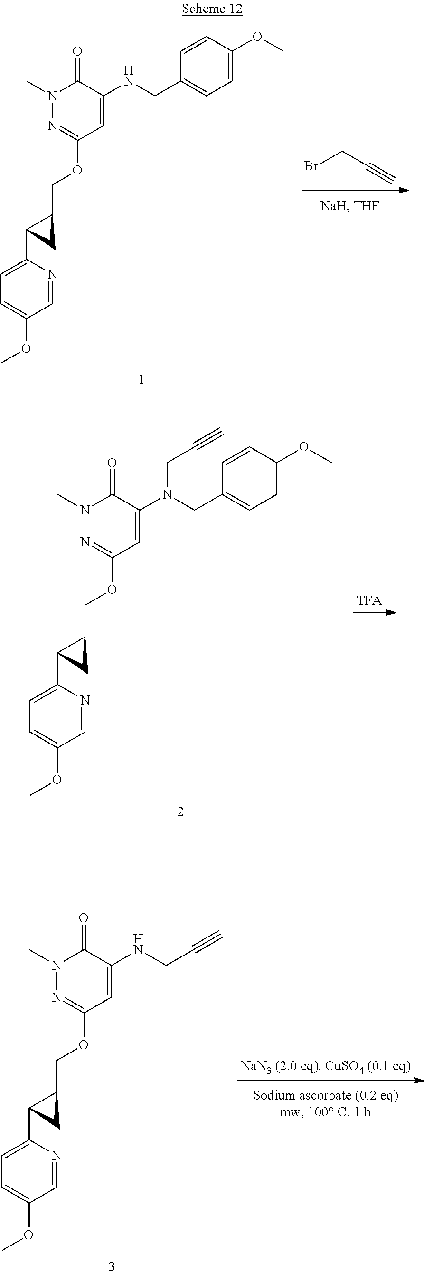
BrCC#C.C1(=O)N(C)N=C(OCC2C(C3=CC=C(OC)C=N3)C2)C=C1NCC1=CC=C(OC)C=C1.C1(=O)N(C)N=C(OCC2C(C3=CC=C(OC)C=N3)C2)C=C1N(CC1=CC=C(OC)C=C1)CC#C.C1(=O)N(C)N=C(OCC2C(C3=CC=C(OC)C=N3)C2)C=C1NCC#C
